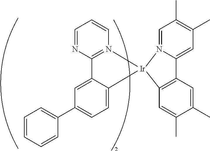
C1=CC=CC(C2=CC=C3C(=C2)C2=N(C=CC=N2)[Ir]32N3=CC(C)=C(C)C=C3C3=C2C=C(C)C(C)=C3)=C1
